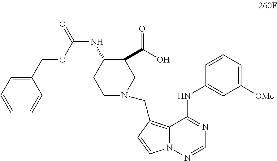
C1(COC(NC2CCN(CC3=C4N(C=C3)N=CN=C4NC3=CC([OMe])=CC=C3)CC2C(=O)O)=O)=CC=CC=C1
